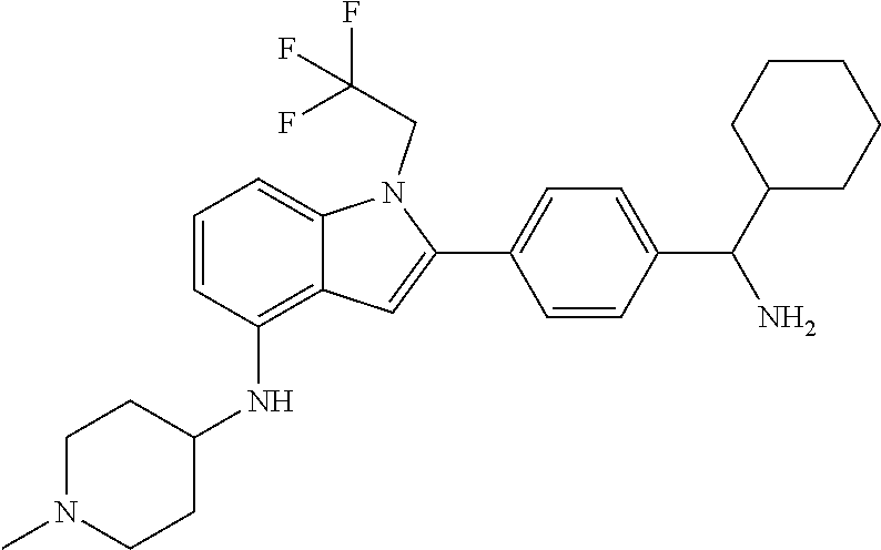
C1=CC(C(C2CCCCC2)N)=CC=C1C1=CC2=C(NC3CCN(C)CC3)C=CC=C2N1CC(F)(F)F
